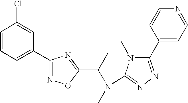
C1=CC=C(C2=NOC(C(C)N(C3=NN=C(C4=CC=NC=C4)N3C)C)=N2)C=C1Cl
